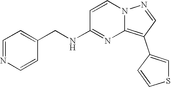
C1=NC=CC(CNC2=NC3=C(C4=CSC=C4)C=NN3C=C2)=C1
